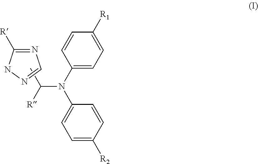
C1=C([R1])C=CC(N(C2=CC=C([R2])C=C2)C([R])C)=C1.N1=C([R])NN=C1
